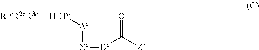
[R1cR2cR3c][HETo][Ac][Xc][Bc]C([Zc])=O
